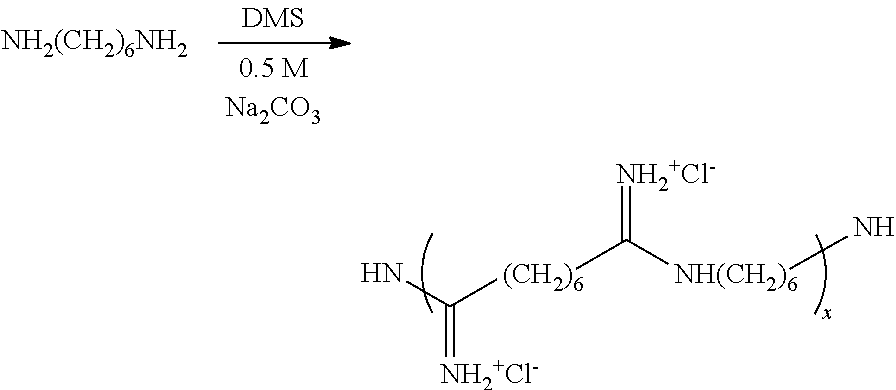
NC([(CH2)6]C(=[NH2+Cl-])[NH(CH2)6]N)=[NH2+Cl-].[NH2(CH2)6NH2]
